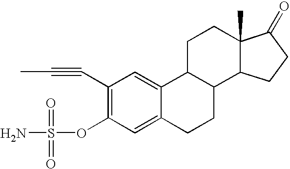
C1(C#CC)=C(OS(N)(=O)=O)C=C2C(=C1)C1C(CC2)C2C(C)(CC1)C(=O)CC2
